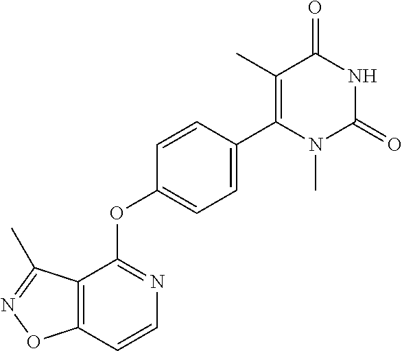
C12=C(C=CN=C1OC1=CC=C(C3=C(C)C(=O)NC(=O)N3C)C=C1)ON=C2C
